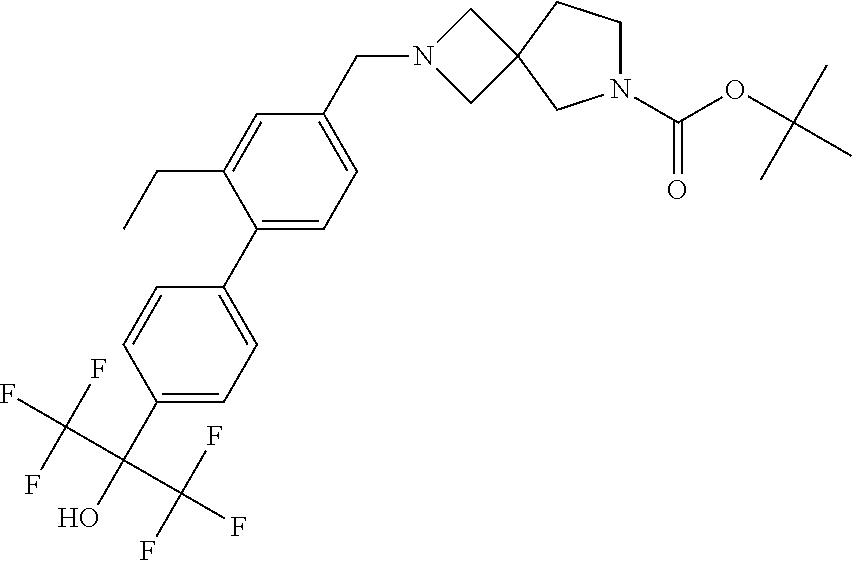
C1(C(O)(C(F)(F)F)C(F)(F)F)=CC=C(C2=CC=C(CN3CC4(C3)CN(C(=O)OC(C)(C)C)CC4)C=C2CC)C=C1
